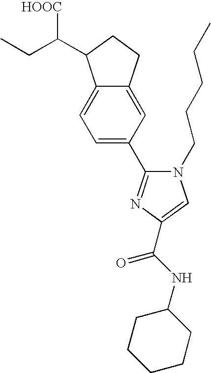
CCC(C1C2=CC=C(C3=NC(C(NC4CCCCC4)=O)=CN3CCCCC)C=C2CC1)[HOOC]
